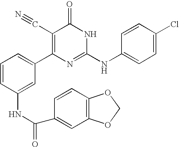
C1(NC(C2=CC3=C(C=C2)OCO3)=O)=CC(C2=C(C#N)C(=O)NC(NC3=CC=C(Cl)C=C3)=N2)=CC=C1
